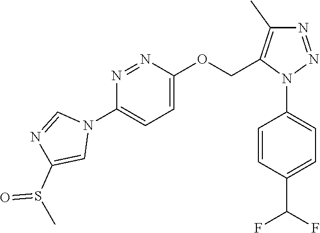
N1=NN(C2=CC=C(C(F)F)C=C2)C(COC2=CC=C(N3C=NC(S(C)=O)=C3)N=N2)=C1C
